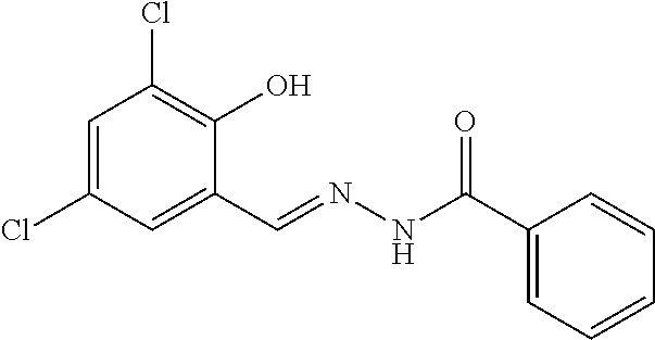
C1=C(Cl)C=C(C=NNC(C2=CC=CC=C2)=O)C(O)=C1Cl
